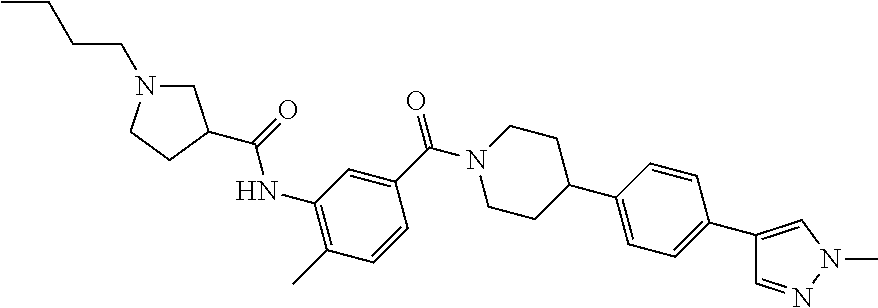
C1=NN(C)C=C1C1=CC=C(C2CCN(C(=O)C3=CC(NC(=O)C4CN(CCCC)CC4)=C(C)C=C3)CC2)C=C1
